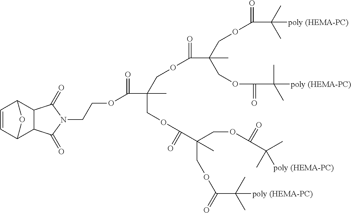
C1=CC2C3C(C1O2)C(=O)N(CCOC(C(COC(=O)C(COC(=O)C(C)(C)[poly (HEMA-PC)])(COC(=O)C(C)(C)[poly (HEMA-PC)])C)(C)COC(=O)C(COC(=O)C(C)([poly (HEMA-PC)])C)(C)COC(=O)C(C)([poly (HEMA-PC)])C)=O)C3=O
